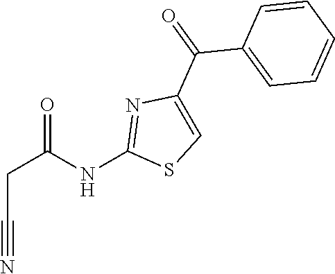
C1(C(C2=CSC(NC(CC#N)=O)=N2)=O)=CC=CC=C1
